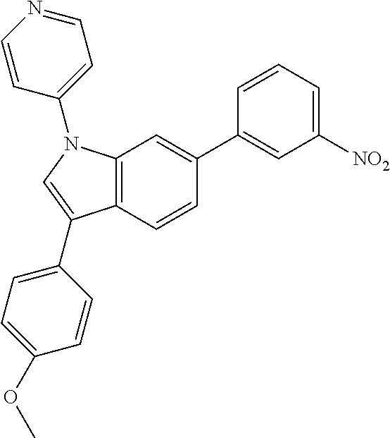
C12=C(C=CC(C3=CC([NO2])=CC=C3)=C1)C(C1=CC=C(OC)C=C1)=CN2C1=CC=NC=C1
